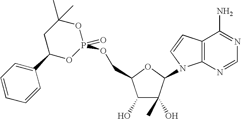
O1C(C)(C)CC(C2=CC=CC=C2)OP1(=O)OCC1C(O)C(C)(O)C(N2C3=C(C(N)=NC=N3)C=C2)O1
